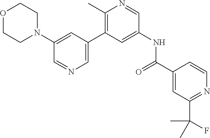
O1CCN(C2=CC(C3=C(C)N=CC(NC(C4=CC(C(C)(F)C)=NC=C4)=O)=C3)=CN=C2)CC1
